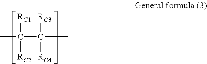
[RC1]C([RC2])(C(C)([RC3])[RC4])C
